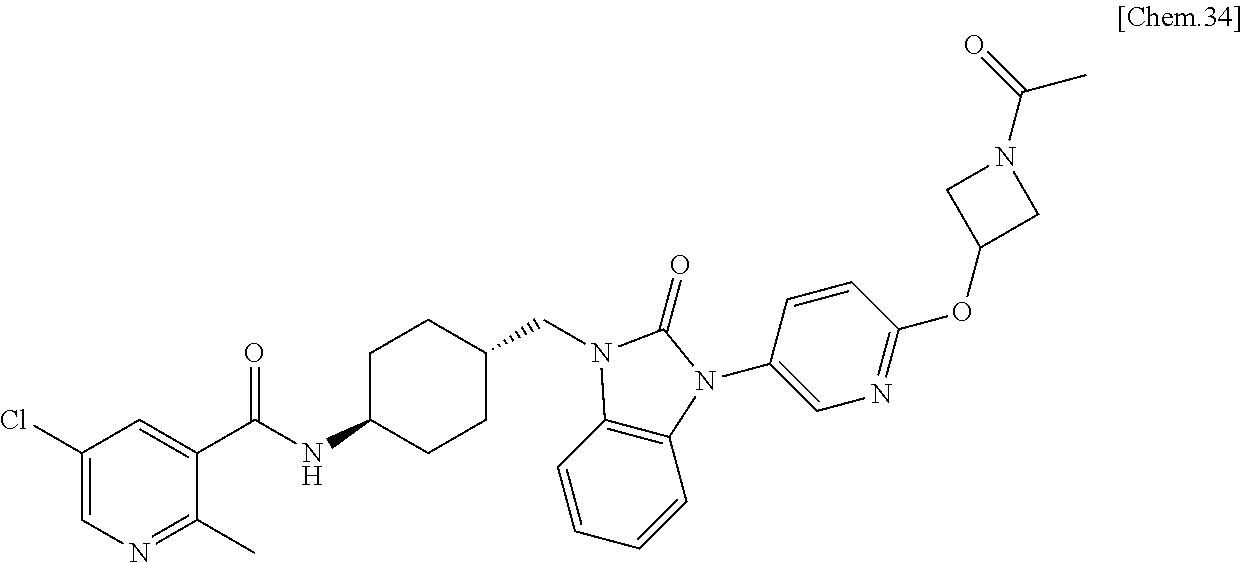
C1(Cl)=CN=C(C)C(C(NC2CCC(CN3C4=C(C=CC=C4)N(C4=CN=C(OC5CN(C(=O)C)C5)C=C4)C3=O)CC2)=O)=C1
